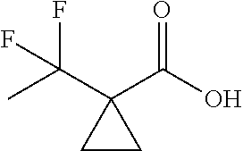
C1CC1(C(O)=O)C(C)(F)F
